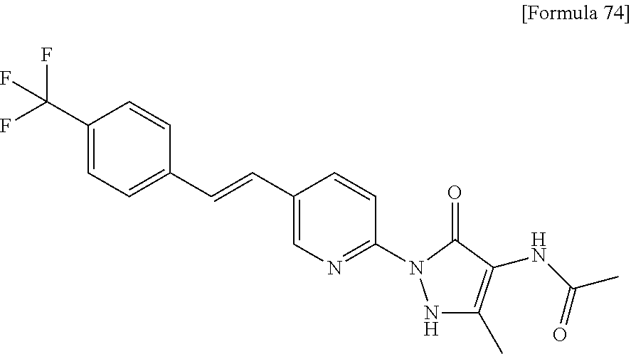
N1C(C)=C(NC(=O)C)C(=O)N1C1=NC=C(C=CC2=CC=C(C(F)(F)F)C=C2)C=C1
